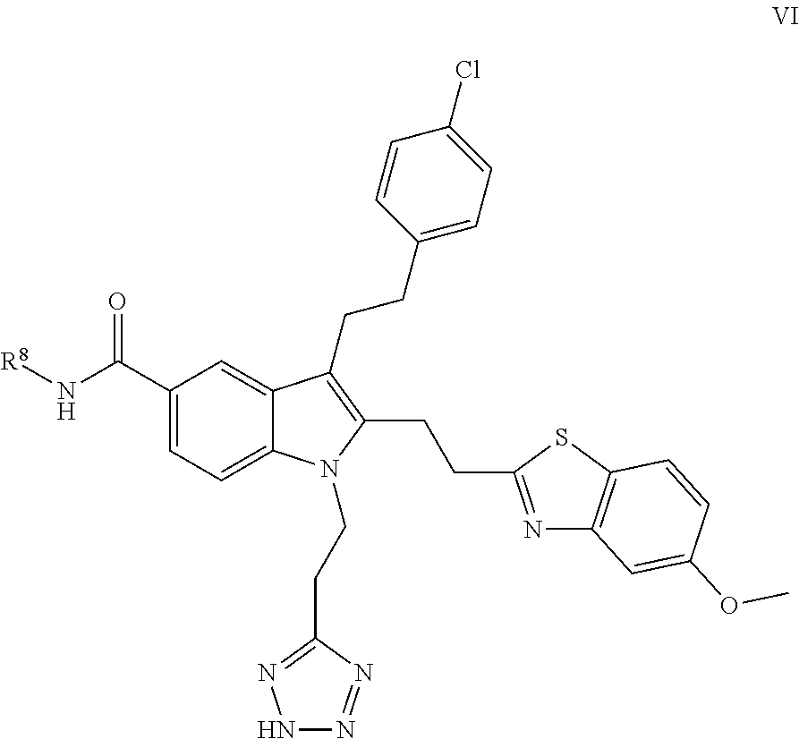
C1(C(N[R8])=O)=CC=C2C(=C1)C(CCC1=CC=C(Cl)C=C1)=C(CCC1=NC3=C(S1)C=CC(OC)=C3)N2CCC1=NNN=N1
